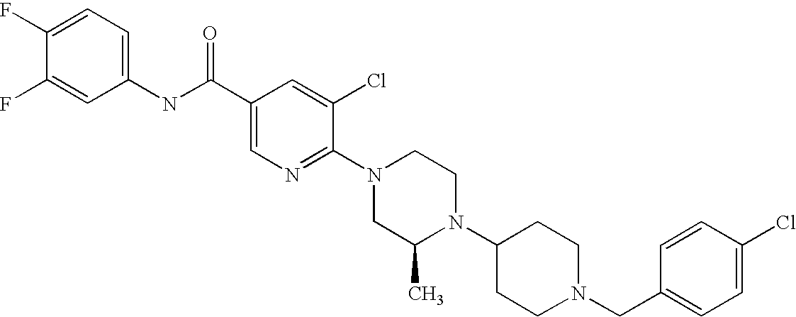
C1(Cl)=CC=C(CN2CCC(N3C(C)CN(C4=NC=C(C(NC5=CC=C(F)C(F)=C5)=O)C=C4Cl)CC3)CC2)C=C1
